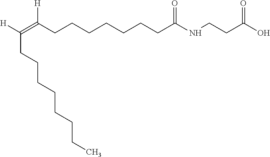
[H]C(=C(CCCCCCCC(NCCC(=O)O)=O)[H])CCCCCCCC
